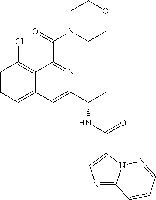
C1=CC=C2C(=C1Cl)C(C(N1CCOCC1)=O)=NC(C(NC(=O)C1=CN=C3N1N=CC=C3)C)=C2
